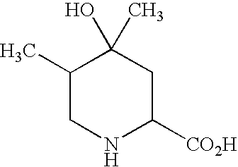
C1(C)CNC([CO2H])CC1(O)C
